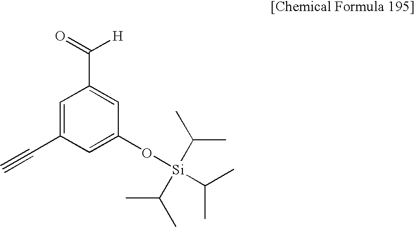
C1=C(C#C)C=C(O[Si](C(C)C)(C(C)C)C(C)C)C=C1C([H])=O
